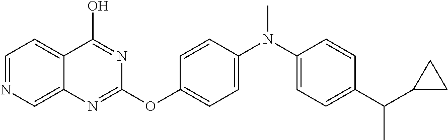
C1=CC(N(C2=CC=C(C(C)C3CC3)C=C2)C)=CC=C1OC1=NC2=CN=CC=C2C(O)=N1
